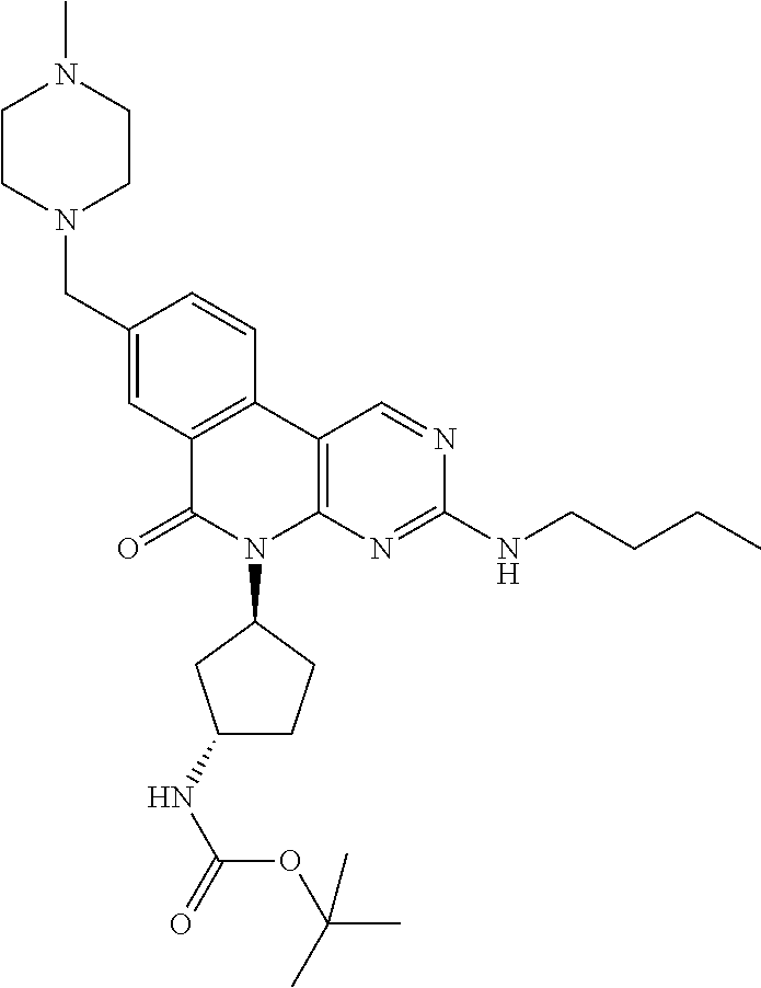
C1(CN2CCN(C)CC2)=CC2=C(C=C1)C1=C(N(C3CC(NC(=O)OC(C)(C)C)CC3)C2=O)N=C(NCCCC)N=C1
